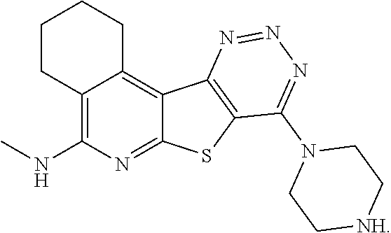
C12=C(NC)N=C3C(=C1CCCC2)C1=C(S3)C(N2CC[NH]CC2)=NN=N1
